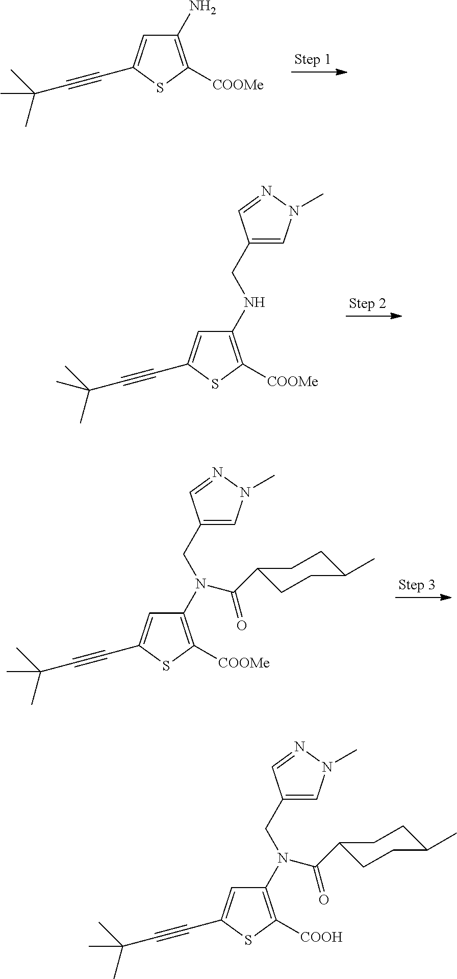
C1(N)=C([COOMe])SC(C#CC(C)(C)C)=C1.C1(NCC2=CN(C)N=C2)=C([COOMe])SC(C#CC(C)(C)C)=C1.C1(N(CC2=CN(C)N=C2)C(=O)C2CCC(C)CC2)=C([COOMe])SC(C#CC(C)(C)C)=C1.C1(N(CC2=CN(C)N=C2)C(=O)C2CCC(C)CC2)=C([COOH])SC(C#CC(C)(C)C)=C1
